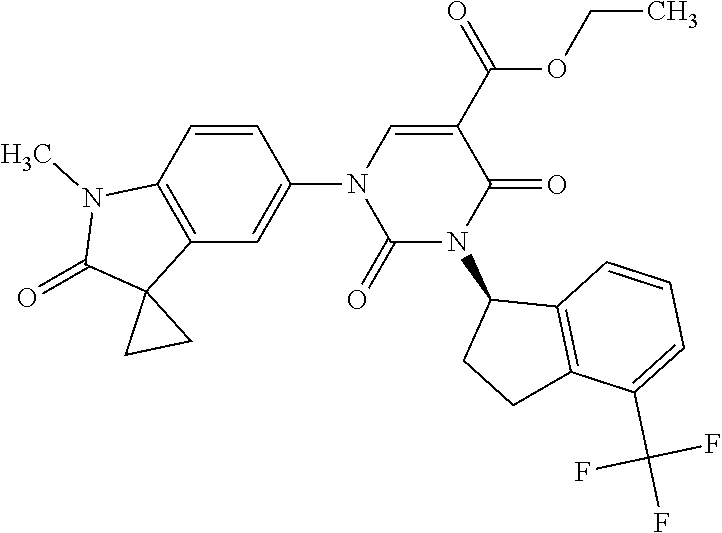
C12=C(C=CC(N3C(=O)N(C4CCC5=C4C=CC=C5C(F)(F)F)C(=O)C(C(OCC)=O)=C3)=C1)N(C)C(=O)C21CC1
